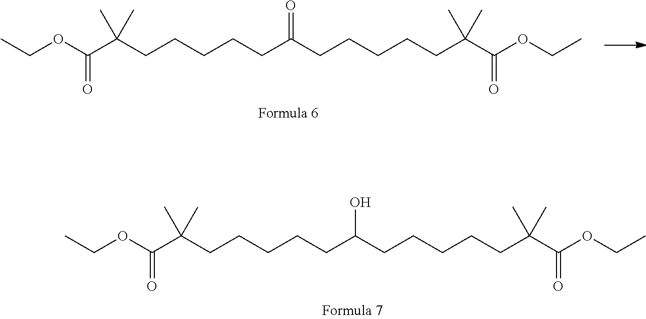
CCOC(C(CCCCCC(CCCCCC(C(OCC)=O)(C)C)O)(C)C)=O.CCOC(C(CCCCCC(CCCCCC(C(OCC)=O)(C)C)=O)(C)C)=O
